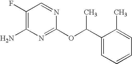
C1(F)=C(N)N=C(OC(C2=CC=CC=C2C)C)N=C1
